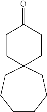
C1CC2(CCC1=O)CCCCCC2
